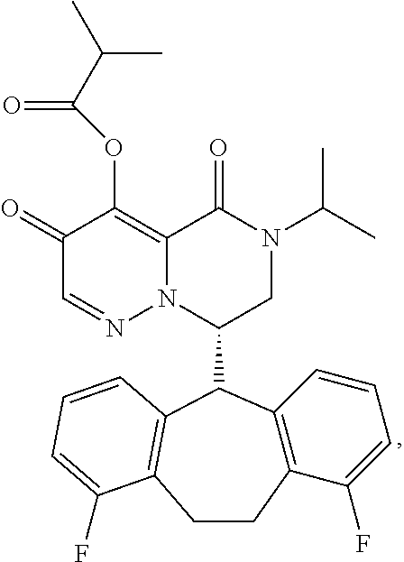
C1(=O)C=NN2C(=C1OC(=O)C(C)C)C(=O)N(C(C)C)CC2C1C2=C(C(F)=CC=C2)CCC2=C1C=CC=C2F
